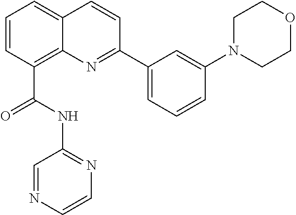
C1=CC(C(=O)NC2=NC=CN=C2)=C2C(=C1)C=CC(C1=CC=CC(N3CCOCC3)=C1)=N2
